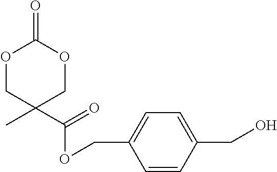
O1CC(C)(C(=O)OCC2=CC=C(CO)C=C2)COC1=O
